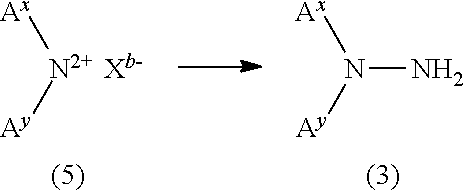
[Ax][N2+  Xb-][Ay].[Ax]N([Ay])N
